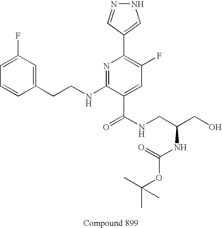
C1=CC(CCNC2=NC(C3=CNN=C3)=C(F)C=C2C(NCC(CO)NC(=O)OC(C)(C)C)=O)=CC(F)=C1
